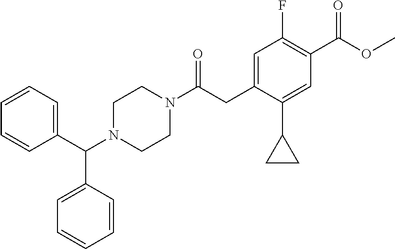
C1(F)=C(C(OC)=O)C=C(C2CC2)C(CC(N2CCN(C(C3=CC=CC=C3)C3=CC=CC=C3)CC2)=O)=C1
